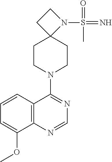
C12=C(N=CN=C1N1CCC3(CC1)N(S(=N)(=O)C)CC3)C(OC)=CC=C2
